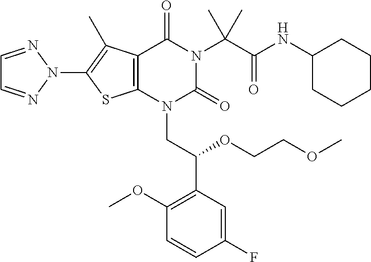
C12=C(N(CC(C3=C(OC)C=CC(F)=C3)OCCOC)C(=O)N(C(C(=O)NC3CCCCC3)(C)C)C1=O)SC(N1N=CC=N1)=C2C
